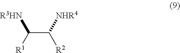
C(C([NHR4])[R2])([R1])[R3HN]
